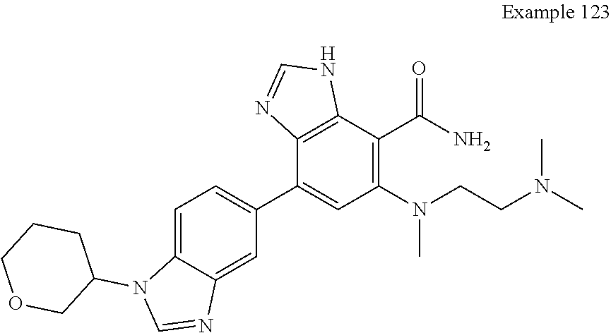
C1=C2C(=CC(C3=CC(N(CCN(C)C)C)=C(C(N)=O)C4=C3N=CN4)=C1)N=CN2C1CCCOC1
